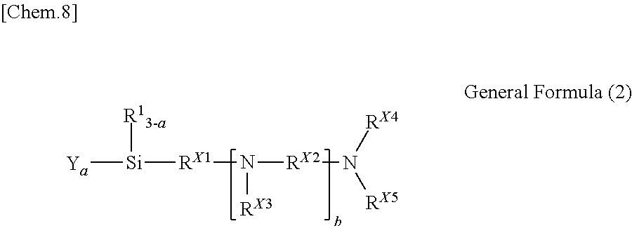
[Si]([RX1]N([RX2]N([RX4])[RX5])[RX3])([Ya])[R13-a]
